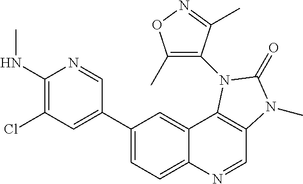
C1(NC)=C(Cl)C=C(C2=CC=C3C(=C2)C2=C(C=N3)N(C)C(=O)N2C2=C(C)ON=C2C)C=N1
